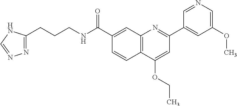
C1(C(NCCCC2=NN=CN2)=O)=CC2=C(C=C1)C(OCC)=CC(C1=CC(OC)=CN=C1)=N2
